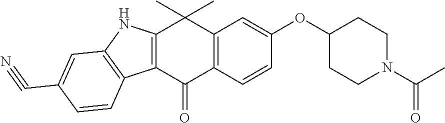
C12=C(C=CC(OC3CCN(C(C)=O)CC3)=C1)C(=O)C1=C(C2(C)C)NC2=C1C=CC(C#N)=C2
